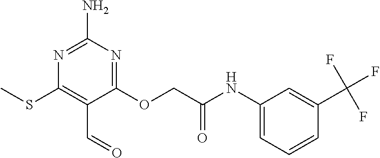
N1=C(N)N=C(OCC(NC2=CC=CC(C(F)(F)F)=C2)=O)C(C=O)=C1SC
